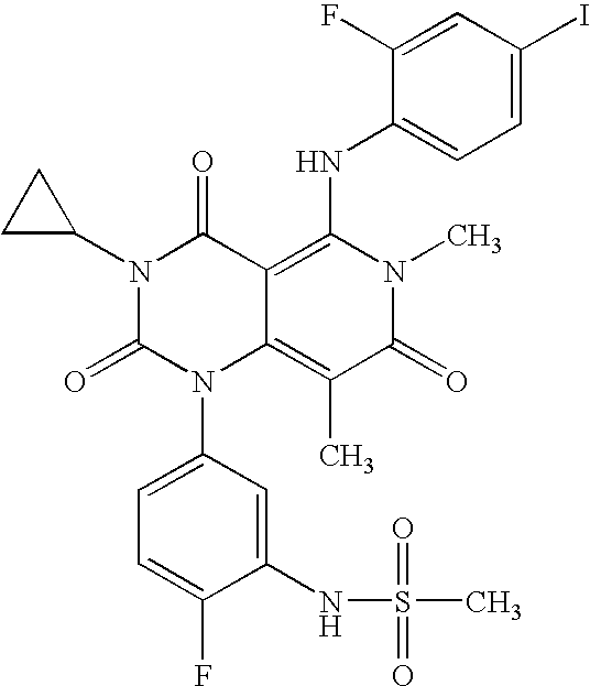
C1=C(F)C(NS(=O)(=O)C)=CC(N2C3=C(C)C(=O)N(C)C(NC4=CC=C(I)C=C4F)=C3C(=O)N(C3CC3)C2=O)=C1
